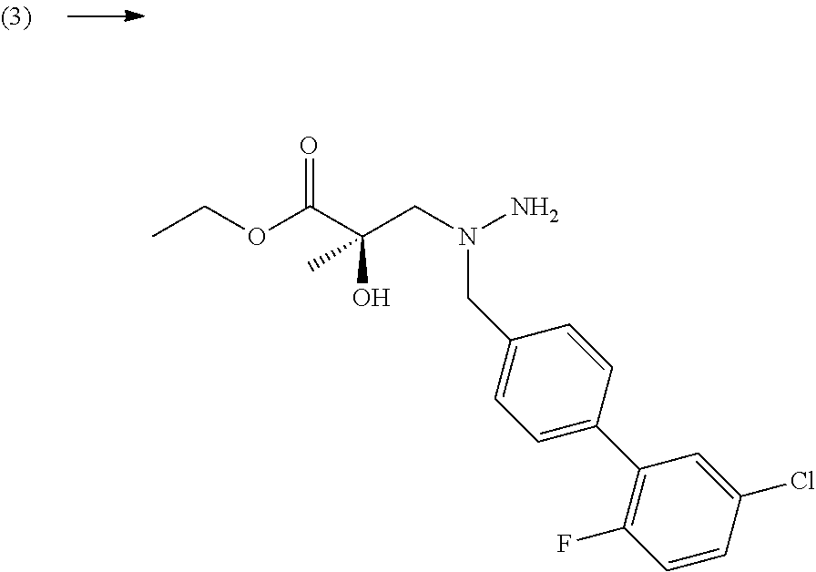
C(O)(C(OCC)=O)(C)CN(N)CC1=CC=C(C2=C(F)C=CC(Cl)=C2)C=C1
